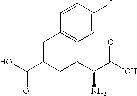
C(C(CCC(C(O)=O)N)C(O)=O)C1=CC=C(I)C=C1
